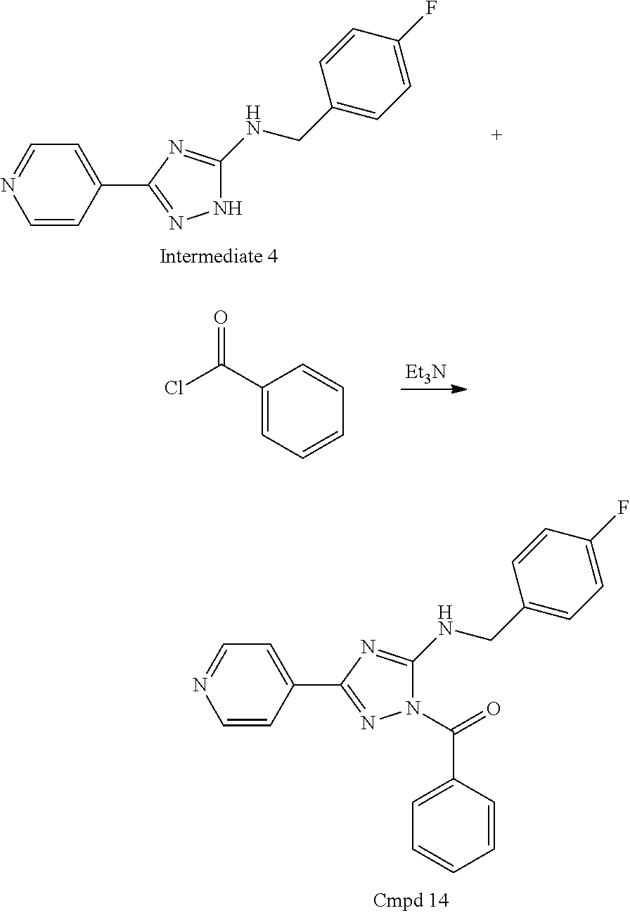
C1=CC(C2=NNC(NCC3=CC=C(F)C=C3)=N2)=CC=N1.[Et3N].O=C(Cl)C1=CC=CC=C1.C1=CC(C2=NN(C(=O)C3=CC=CC=C3)C(NCC3=CC=C(F)C=C3)=N2)=CC=N1
